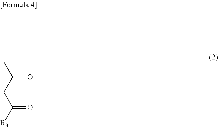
CC(CC([R3])=O)=O
